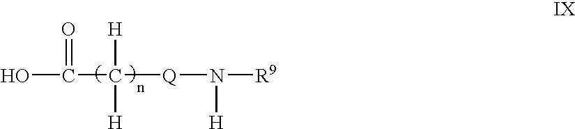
C(C([Q]N([R9])[H])([H])[H])(O)=O
